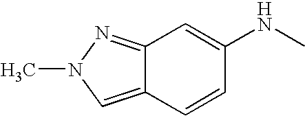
C12=NN(C)C=C1C=CC(NC)=C2
